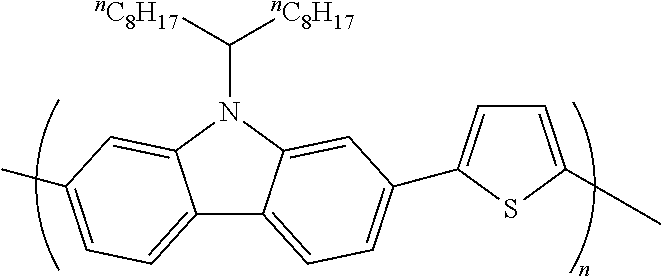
C12=CC=C(C)C=C1N(C([nC8H17])[nC8H17])C1=CC(C3=CC=C(C)S3)=CC=C21
